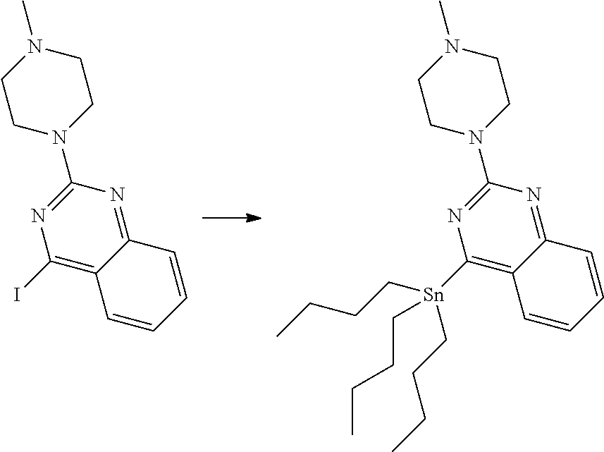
C1([Sn](CCCC)(CCCC)CCCC)=C2C(=NC(N3CCN(C)CC3)=N1)C=CC=C2.C1(I)=C2C(=NC(N3CCN(C)CC3)=N1)C=CC=C2
